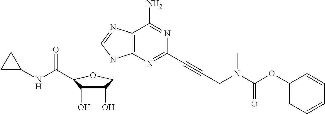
C1(O)C(O)C(C(NC2CC2)=O)OC1N1C2=C(N=C1)C(N)=NC(C#CCN(C(OC1=CC=CC=C1)=O)C)=N2
